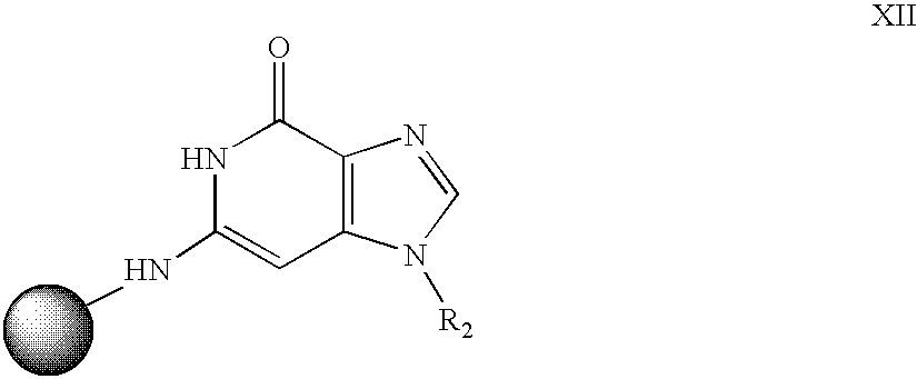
N1C(NC)=CC2=C(C1=O)N=CN2[R2]
